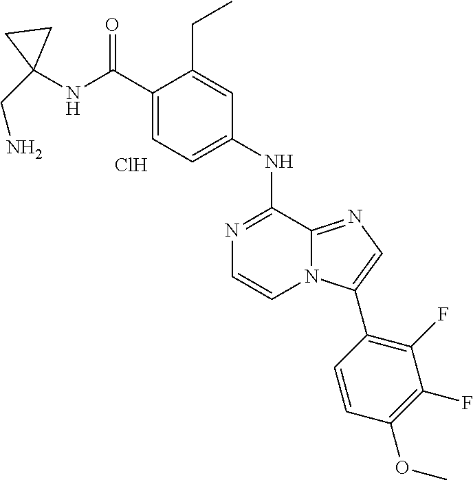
C1(C(NC2(CN)CC2)=O)=CC=C(NC2=NC=CN3C2=NC=C3C2=C(F)C(F)=C(OC)C=C2)C=C1CC.Cl
